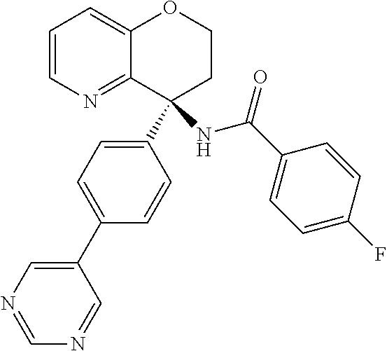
C1=CN=C2C(=C1)OCCC2(C1=CC=C(C2=CN=CN=C2)C=C1)NC(C1=CC=C(F)C=C1)=O
